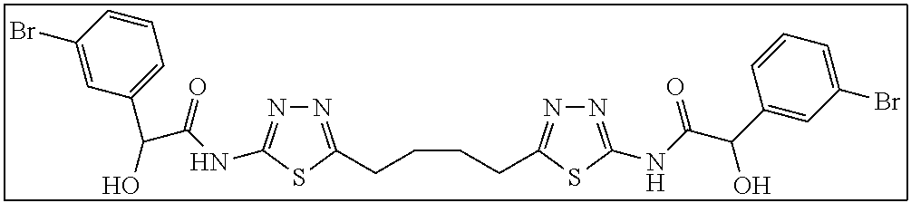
N1=C(CCCCC2=NN=C(NC(C(C3=CC(Br)=CC=C3)O)=O)S2)SC(NC(C(C2=CC=CC(Br)=C2)O)=O)=N1
